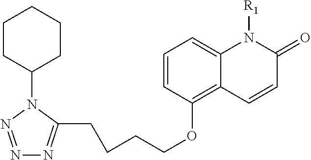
N1=NN(C2CCCCC2)C(CCCCOC2=C3C(=CC=C2)N([R1])C(=O)C=C3)=N1
